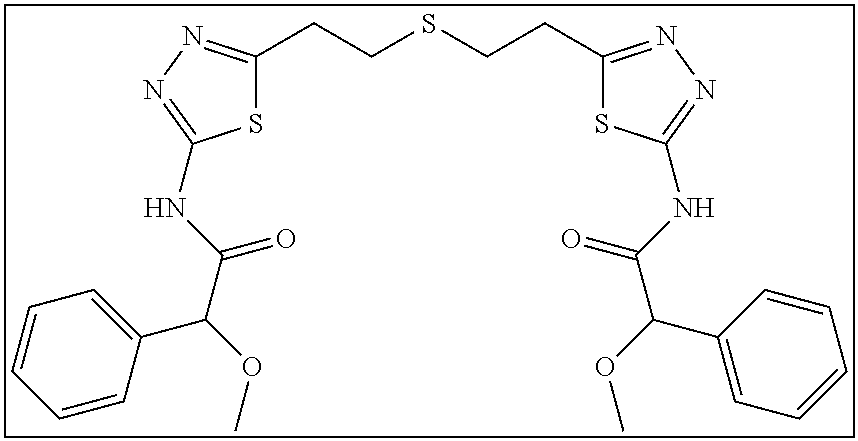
S1C(CCSCCC2=NN=C(NC(C(OC)C3=CC=CC=C3)=O)S2)=NN=C1NC(C(OC)C1=CC=CC=C1)=O
